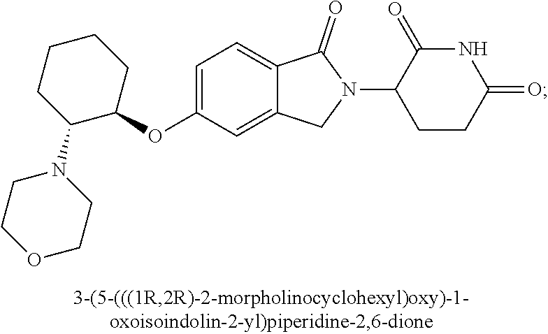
C1=C(OC2CCCCC2N2CCOCC2)C=C2C(=C1)C(=O)N(C1CCC(=O)NC1=O)C2
